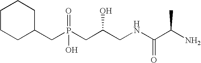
C1CCC(CP(CC(CNC(=O)C(N)C)O)(O)=O)CC1
